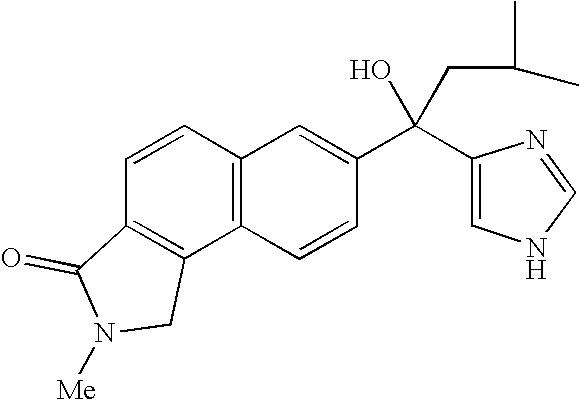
C1=CC2=C(C3=C1C(=O)N([Me])C3)C=CC(C(CC(C)C)(C1=CNC=N1)O)=C2
